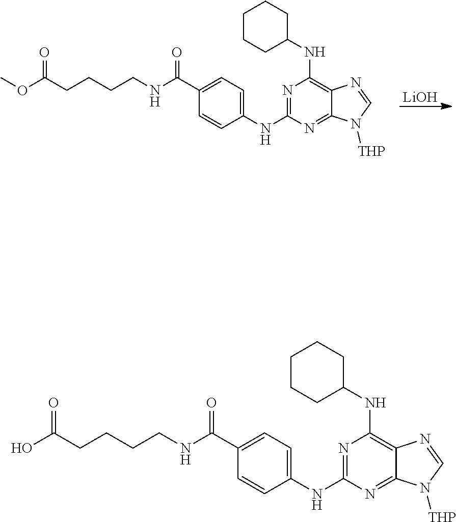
OC(CCCCNC(C1=CC=C(NC2=NC(NC3CCCCC3)=C3C(=N2)N([THP])C=N3)C=C1)=O)=O.COC(CCCCNC(C1=CC=C(NC2=NC(NC3CCCCC3)=C3C(=N2)N([THP])C=N3)C=C1)=O)=O.[LiOH]
